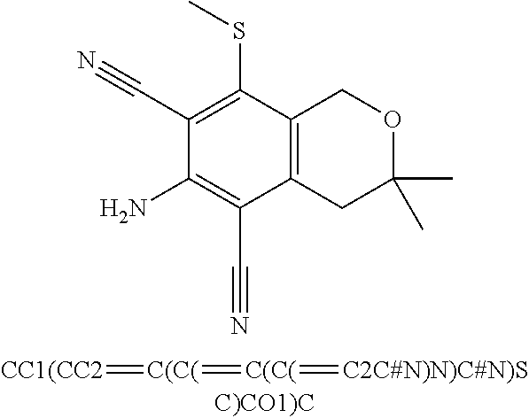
C1(C#N)=C(SC)C2=C(C(C#N)=C1N)CC(C)(C)OC2.[CC1(CC2]=[C(C(]=[C(C(]=[C2C#N)N)C#N)S]
